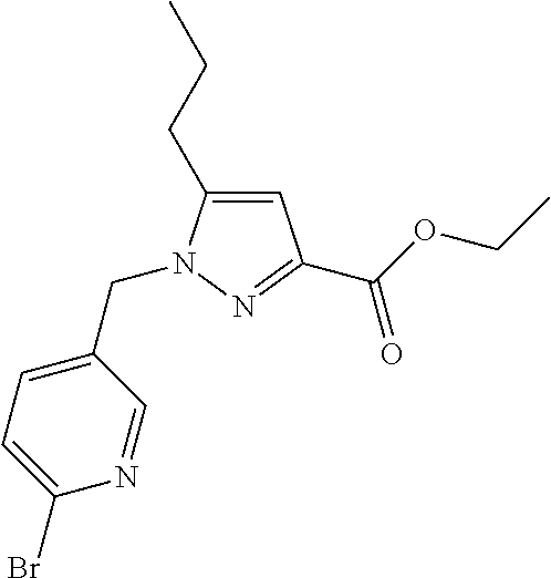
C1=C(CCC)N(CC2=CC=C(Br)N=C2)N=C1C(OCC)=O
